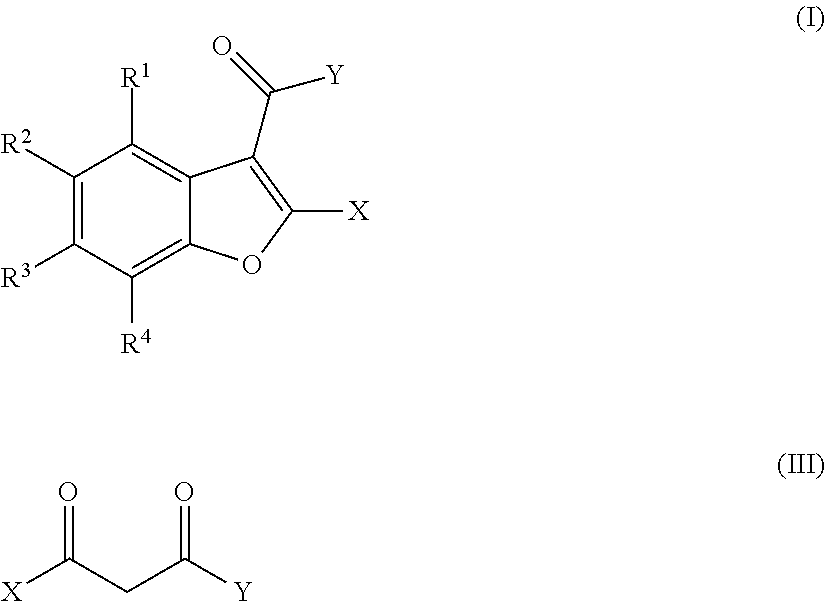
C1([R2])=C([R3])C([R4])=C2C(=C1[R1])C(C(=O)[Y])=C([X])O2.[X]C(CC([Y])=O)=O
